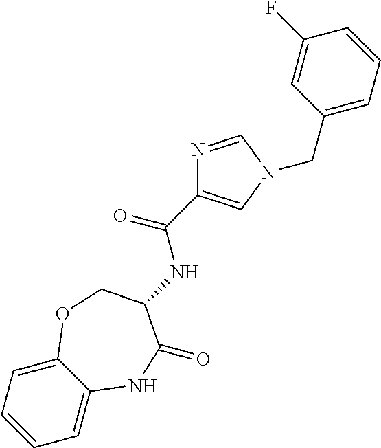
C1=CC=C2C(=C1)NC(=O)C(NC(=O)C1=CN(CC3=CC=CC(F)=C3)C=N1)CO2
